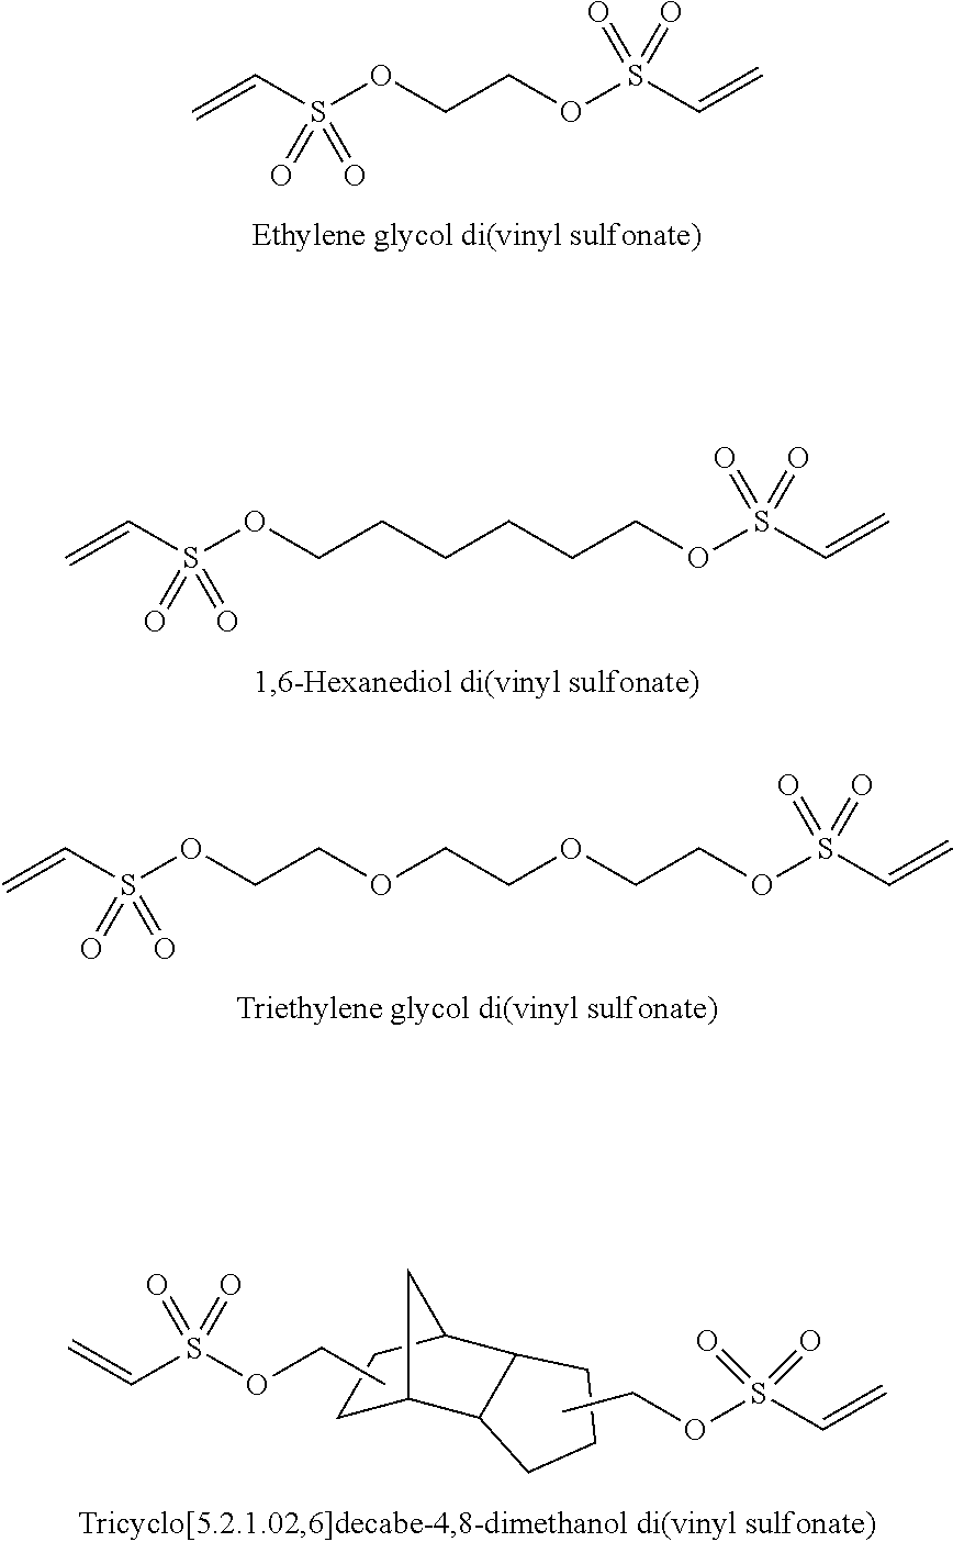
C(OCCOCCOS(C=C)(=O)=O)COS(C=C)(=O)=O.C1C2C3C(C(C1)C2)CCC3.CCOS(C=C)(=O)=O.CCOS(C=C)(=O)=O.C=CS(OCCOS(C=C)(=O)=O)(=O)=O.C(CCCCOS(C=C)(=O)=O)COS(C=C)(=O)=O
